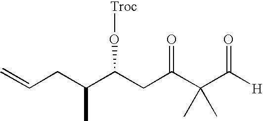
C=CCC(C(CC(C(C([H])=O)(C)C)=O)O[Troc])C
